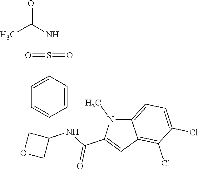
O=C(NS(C1=CC=C(C2(NC(C3=CC4=C(Cl)C(Cl)=CC=C4N3C)=O)COC2)C=C1)(=O)=O)C
